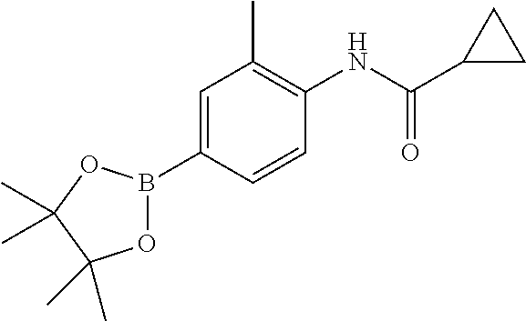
C1=C(B2OC(C)(C)C(C)(C)O2)C=CC(NC(C2CC2)=O)=C1C
